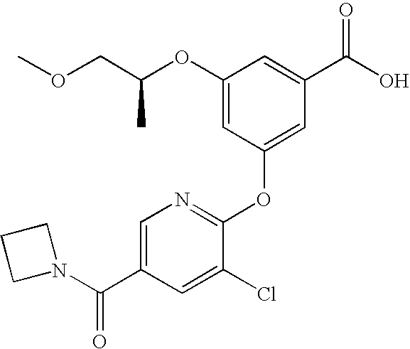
COCC(OC1=CC(OC2=NC=C(C(N3CCC3)=O)C=C2Cl)=CC(C(O)=O)=C1)C
